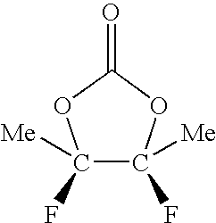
C1([Me])(F)C([Me])(F)OC(=O)O1
